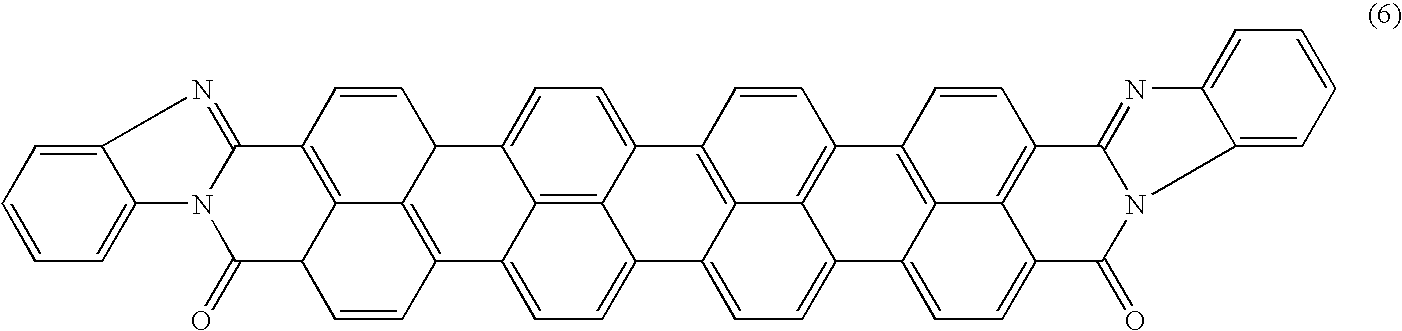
C12=CC=CC=C1N1C(=N2)C2=C3C(C1=O)C=CC1=C3C(C=C2)C2=CC=C3C4=C2C1=CC=C4C1=CC=C2C4=C(C=CC3=C14)C1=C3C2=CC=C2C3=C(C=C1)C1=NC3=CC=CC=C3N1C2=O
